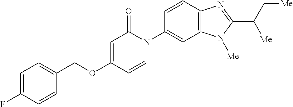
C1(COC2=CC(=O)N(C3=CC4=C(C=C3)N=C(C(C[Me])[Me])N4[Me])C=C2)=CC=C(F)C=C1
